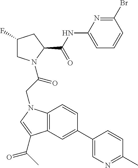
C12=C(C=C(C3=CN=C(C)C=C3)C=C1)C(C(C)=O)=CN2CC(=O)N1CC(F)CC1C(=O)NC1=CC=CC(Br)=N1
